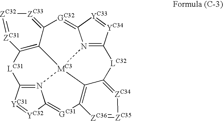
N12=C3[YC34]=[YC33]C1=[GC32]C1=[ZC33][ZC32]=[ZC31]C4=C1[MC3]21C2=C([ZC36]=[ZC35][ZC34]=C2[LC32]3)[GC31]=C2N1=C([LC31]4)[YC31]=[YC32]2
